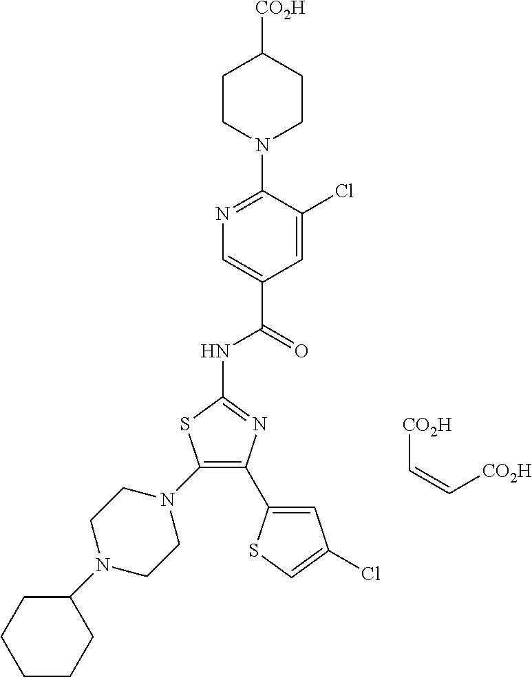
C1CN(C2=NC=C(C(NC3=NC(C4=CC(Cl)=CS4)=C(N4CCN(C5CCCCC5)CC4)S3)=O)C=C2Cl)CCC1[CO2H].[CO2H]C=C[CO2H]
